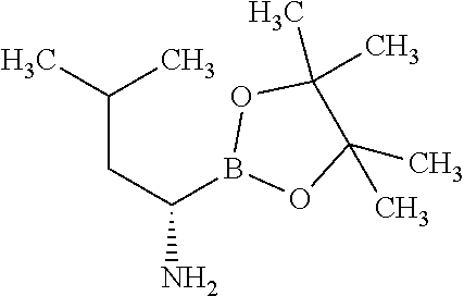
C(CC(B1OC(C)(C)C(C)(C)O1)N)(C)C
